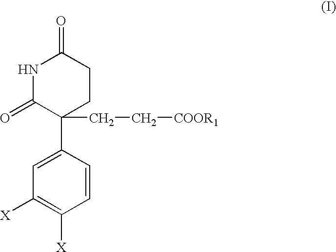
C1=CC(C2(CC[COOR1])CCC(=O)NC2=O)=CC([X])=C1[X]
